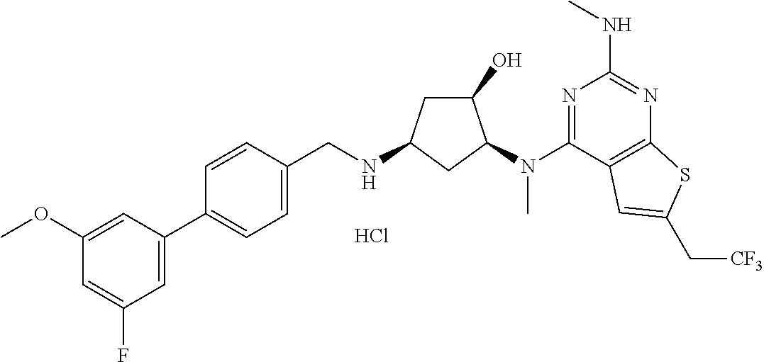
C1=C(F)C=C(C2=CC=C(CNC3CC(O)C(N(C4=NC(NC)=NC5=C4C=C(C[CF3])S5)C)C3)C=C2)C=C1OC.Cl
